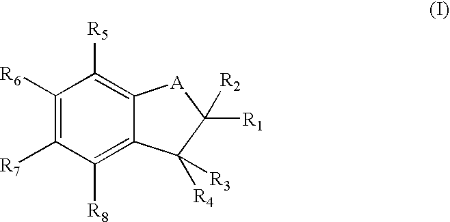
C1([R6])=C([R7])C([R8])=C2C(=C1[R5])[A]C([R1])([R2])C2([R3])[R4]
